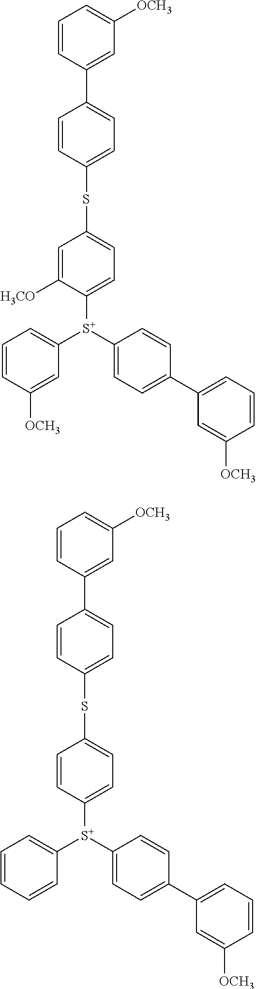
C1=CC(C2=CC=C(SC3=CC=C([S+](C4=CC=C(C5=CC=CC([OCH3])=C5)C=C4)C4=CC=CC([OCH3])=C4)C([H3CO])=C3)C=C2)=CC([OCH3])=C1.C1=CC(C2=CC=C(SC3=CC=C([S+](C4=CC=C(C5=CC=CC([OCH3])=C5)C=C4)C4=CC=CC=C4)C=C3)C=C2)=CC([OCH3])=C1
